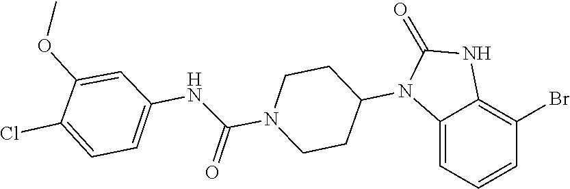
C1CN(C(NC2=CC=C(Cl)C(OC)=C2)=O)CCC1N1C(=O)NC2=C(Br)C=CC=C12
